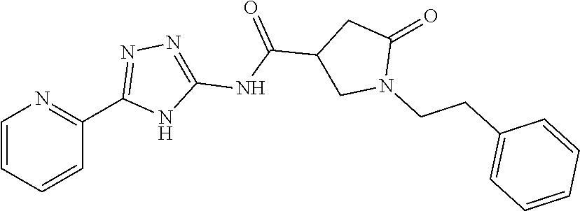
C1=CC=CC(C2=NN=C(NC(C3CN(CCC4=CC=CC=C4)C(=O)C3)=O)N2)=N1
